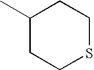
C1(C)CCSCC1
